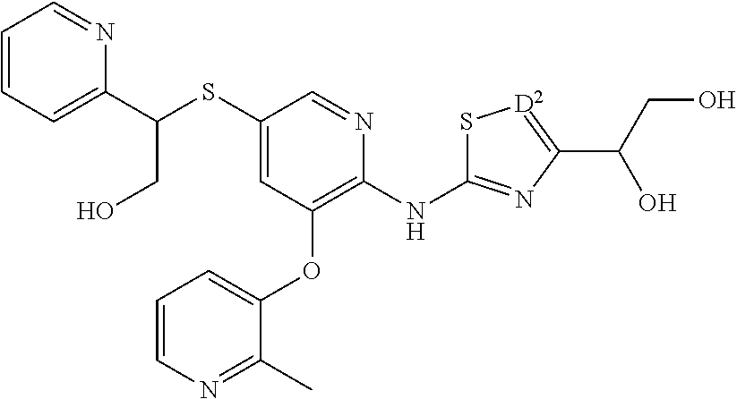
OCC(C1=CC=CC=N1)SC1=CC(OC2=CC=CN=C2C)=C(NC2=NC(C(CO)O)=[D2]S2)N=C1
